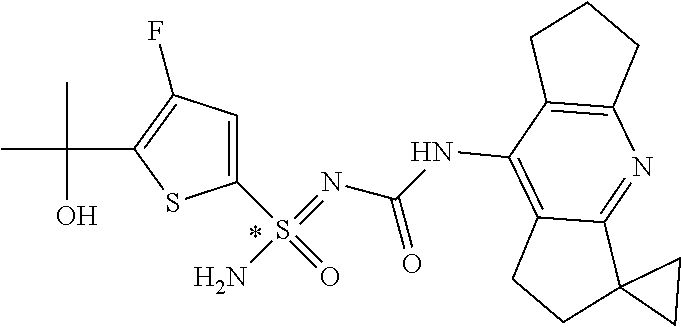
C1(S(=O)(=NC(NC2=C3C(=NC4=C2CCC4)C2(CC3)CC2)=O)N)=CC(F)=C(C(C)(C)O)S1
